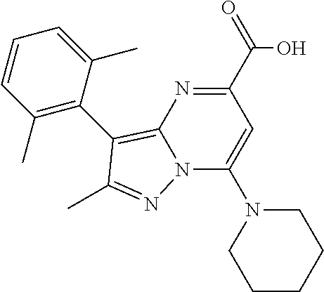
C1(C(O)=O)=NC2=C(C3=C(C)C=CC=C3C)C(C)=NN2C(N2CCCCC2)=C1
